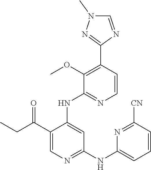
C1=CC(C2=NN(C)C=N2)=C(OC)C(NC2=CC(NC3=CC=CC([CN])=N3)=NC=C2C(CC)=O)=N1
